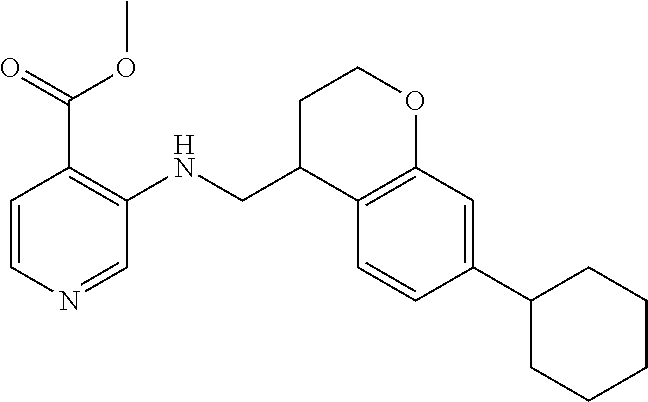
C(C1C2=C(OCC1)C=C(C1CCCCC1)C=C2)NC1=C(C(=O)OC)C=CN=C1
